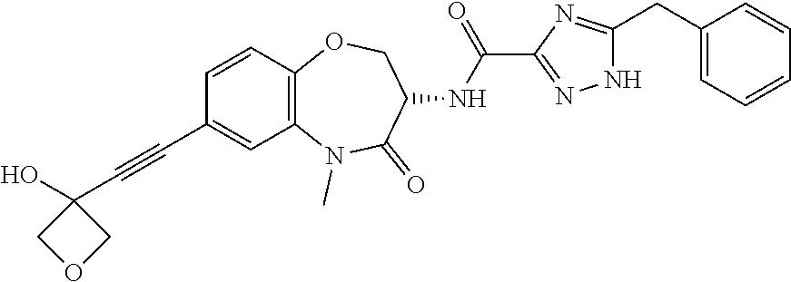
C1=CC2=C(C=C1C#CC1(O)COC1)N(C)C(=O)C(NC(=O)C1=NNC(CC3=CC=CC=C3)=N1)CO2
